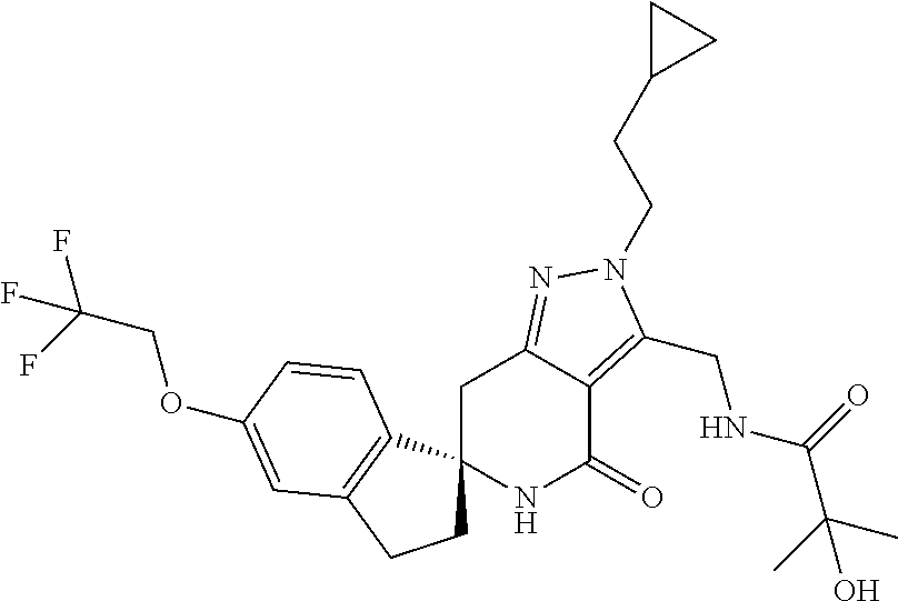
C(C(F)(F)F)OC1=CC2=C(C3(CC2)NC(=O)C2=C(CNC(=O)C(C)(C)O)N(CCC4CC4)N=C2C3)C=C1
